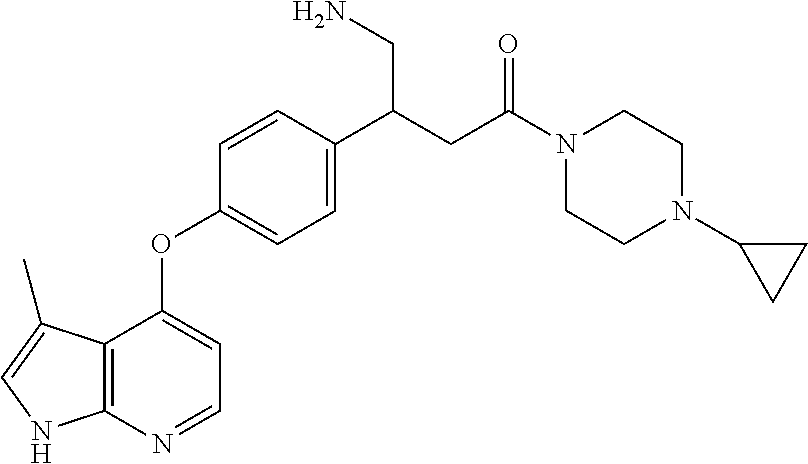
C12=C(N=CC=C1OC1=CC=C(C(CC(N3CCN(C4CC4)CC3)=O)CN)C=C1)NC=C2C
